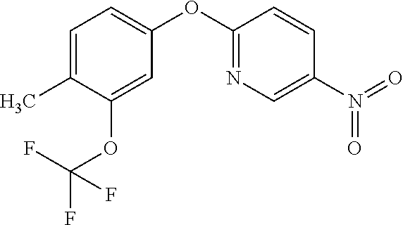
C1=C(C)C(OC(F)(F)F)=CC(OC2=NC=C(N(=O)=O)C=C2)=C1
